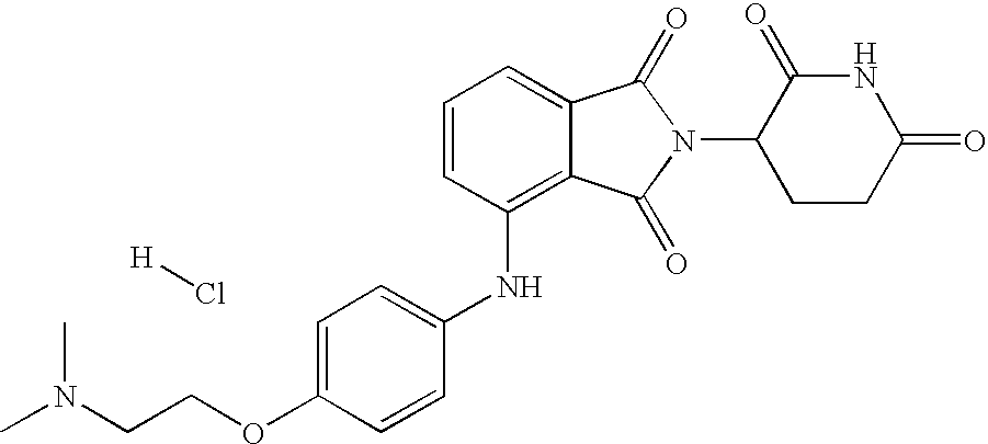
N(C1=C2C(=CC=C1)C(=O)N(C1CCC(=O)NC1=O)C2=O)C1=CC=C(OCCN(C)C)C=C1.[H]Cl
